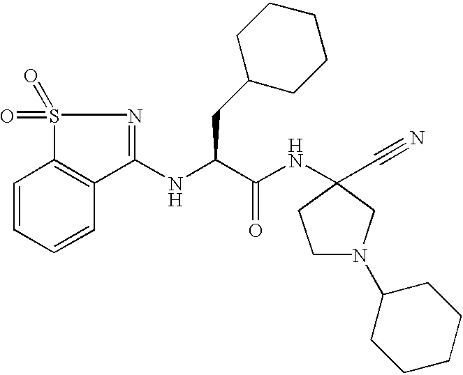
C1=CC=CC2=C1S(=O)(=O)N=C2NC(C(NC1(C#N)CN(C2CCCCC2)CC1)=O)CC1CCCCC1
